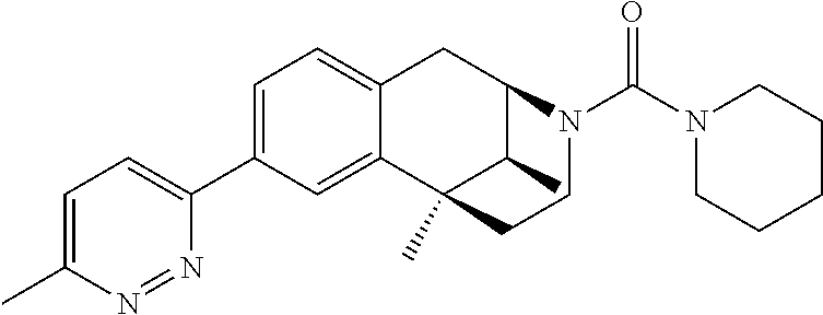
C12=CC(C3=CC=C(C)N=N3)=CC=C1CC1C(C)C2(C)CCN1C(N1CCCCC1)=O
